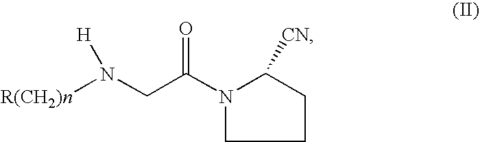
C1CC([CN])N(C(CN([R(CH2)n])[H])=O)C1
